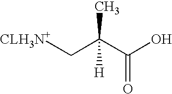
C(C(C(O)=O)(C)[H])[CLH3N+]
